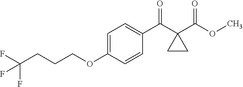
C1=C(OCCCC(F)(F)F)C=CC(C(C2(C(OC)=O)CC2)=O)=C1
